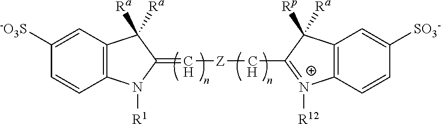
C12=C(C=C([-O3S])C=C1)C([Ra])([Ra])C(=C[Z]CC1=[N+]([R12])C3=C(C=C([SO3-])C=C3)C1([Rp])[Ra])N2[R1]
